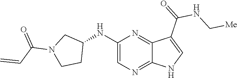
C1(NC2CN(C(C=C)=O)CC2)=CN=C2C(=N1)C(C(NC[Me])=O)=CN2
